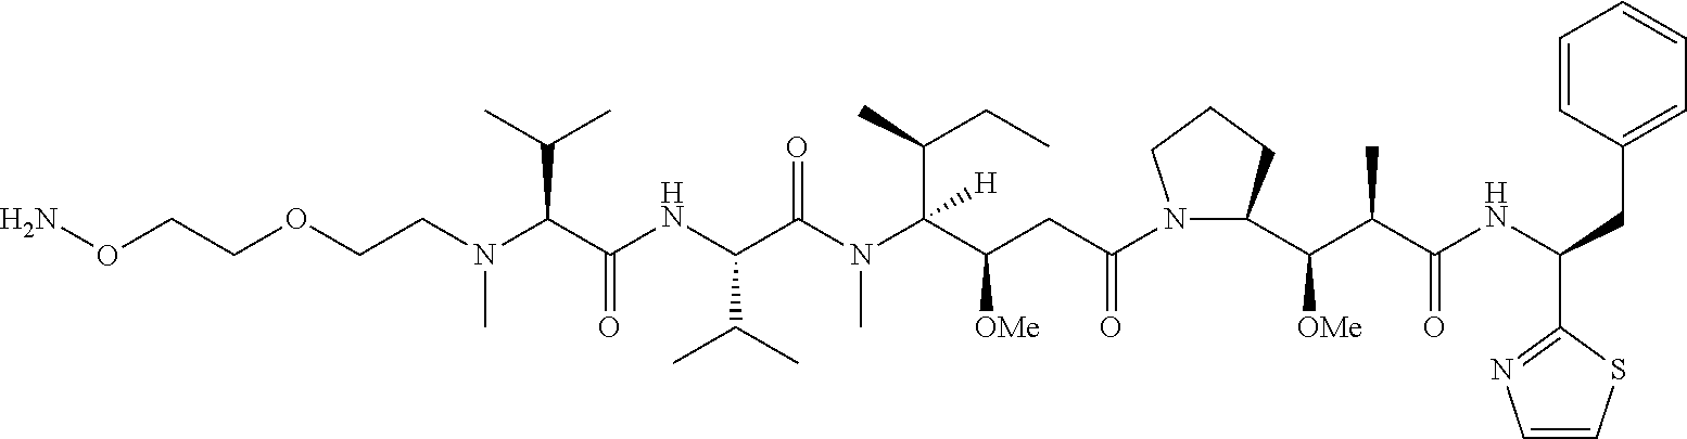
NOCCOCCN(C(C(NC(C(N(C(C(CC(N1C(C(C(C(NC(CC2=CC=CC=C2)C2=NC=CS2)=O)C)[OMe])CCC1)=O)[OMe])(C(CC)C)[H])C)=O)C(C)C)=O)C(C)C)C
